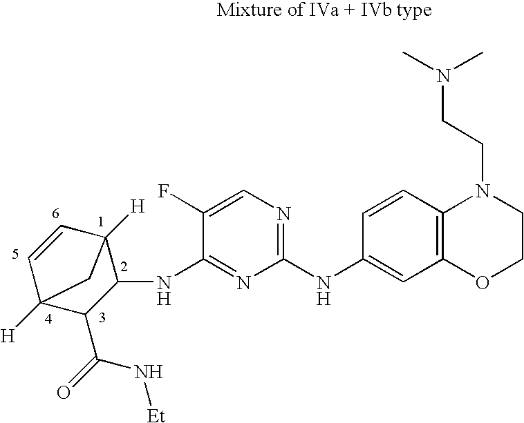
C1(NC2=CC3=C(C=C2)N(CCN(C)C)CCO3)=NC=C(F)C(NC2C3([H])C=CC([H])(C2C(=O)N[Et])C3)=N1
